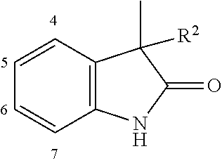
C12=C(C=CC=C1)C(C)([R2])C(=O)N2
